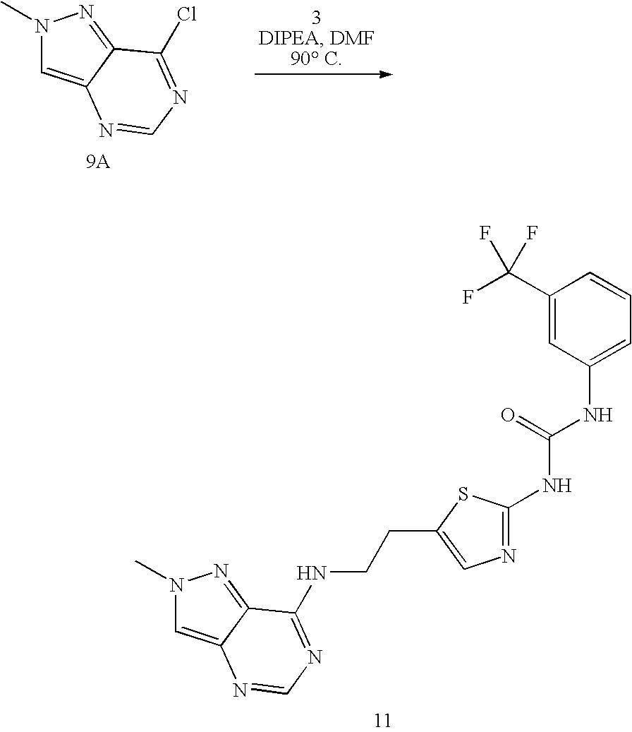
N1(C)C=C2C(=N1)C(Cl)=NC=N2.N1(C)C=C2C(=N1)C(NCCC1=CN=C(NC(NC3=CC=CC(C(F)(F)F)=C3)=O)S1)=NC=N2
